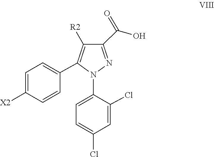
C1=C(N2N=C(C(=O)O)C([R2])=C2C2=CC=C([X2])C=C2)C(Cl)=CC(Cl)=C1
